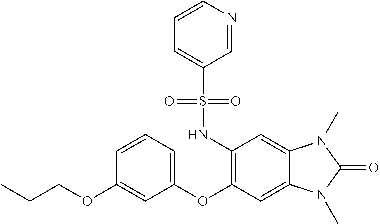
C1=CC=C(OC2=C(NS(C3=CC=CN=C3)(=O)=O)C=C3C(=C2)N(C)C(=O)N3C)C=C1OCCC
